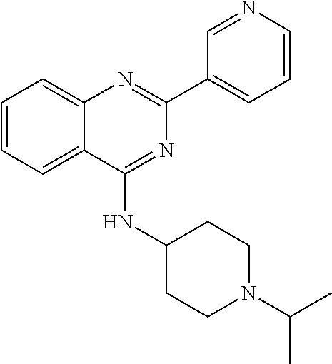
C1=CC=C2C(=C1)N=C(C1=CC=CN=C1)N=C2NC1CCN(C(C)C)CC1
